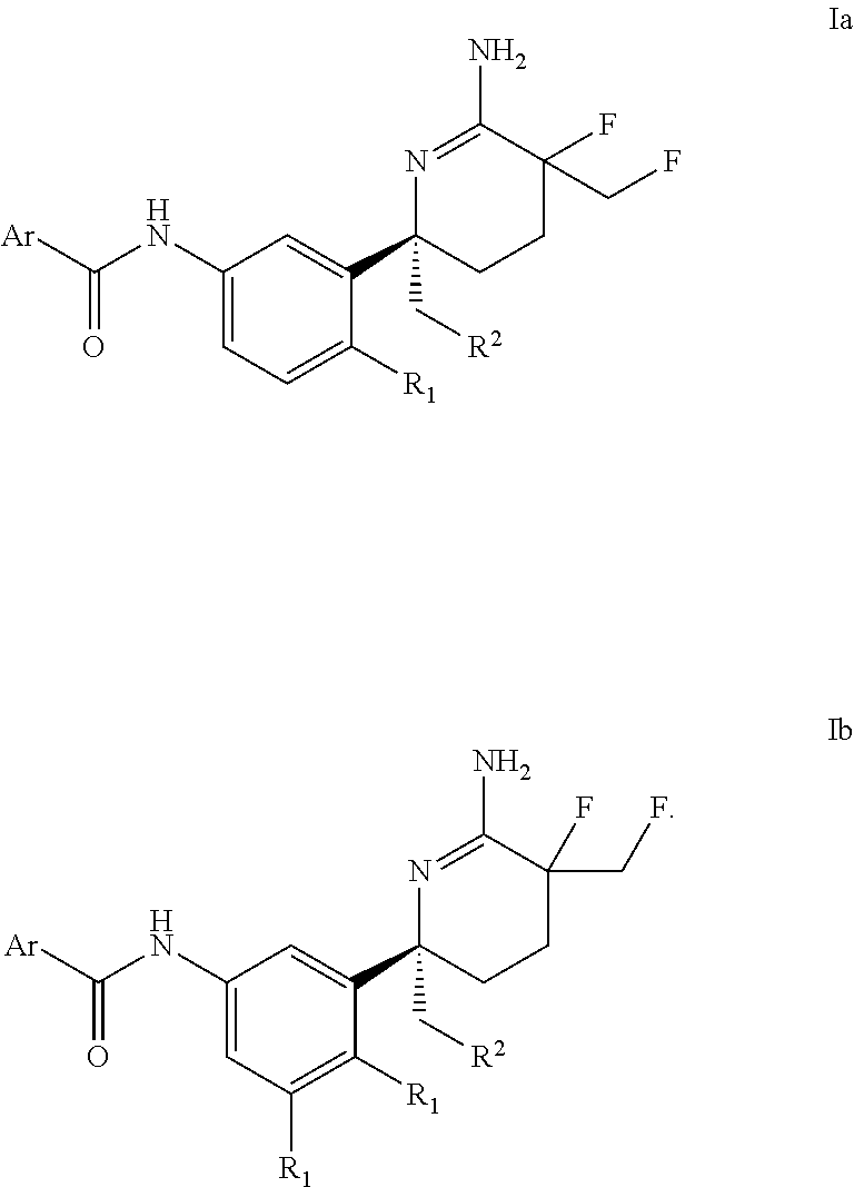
C(NC1=CC=C([R1])C(C2(C[R2])CCC(F)(CF)C(N)=N2)=C1)([Ar])=O.C(NC1=CC([R1])=C([R1])C(C2(C[R2])CCC(F)(CF)C(N)=N2)=C1)([Ar])=O
